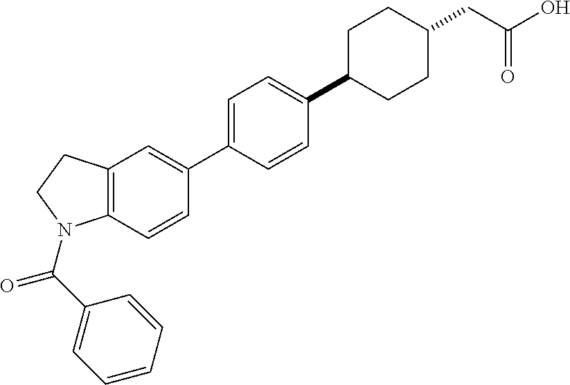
C1=CC(C2=CC=C(C3CCC(CC(O)=O)CC3)C=C2)=CC2=C1N(C(C1=CC=CC=C1)=O)CC2
